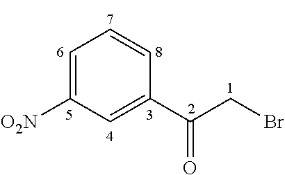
C1=C([O2N])C=C(C(CBr)=O)C=C1
